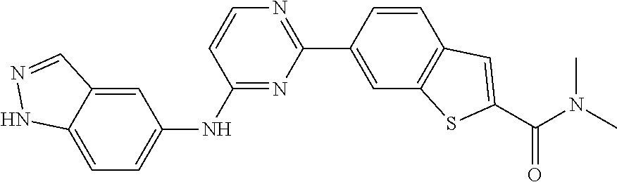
C12=CC=C(NC3=NC(C4=CC5=C(C=C4)C=C(C(N(C)C)=O)S5)=NC=C3)C=C1C=NN2
